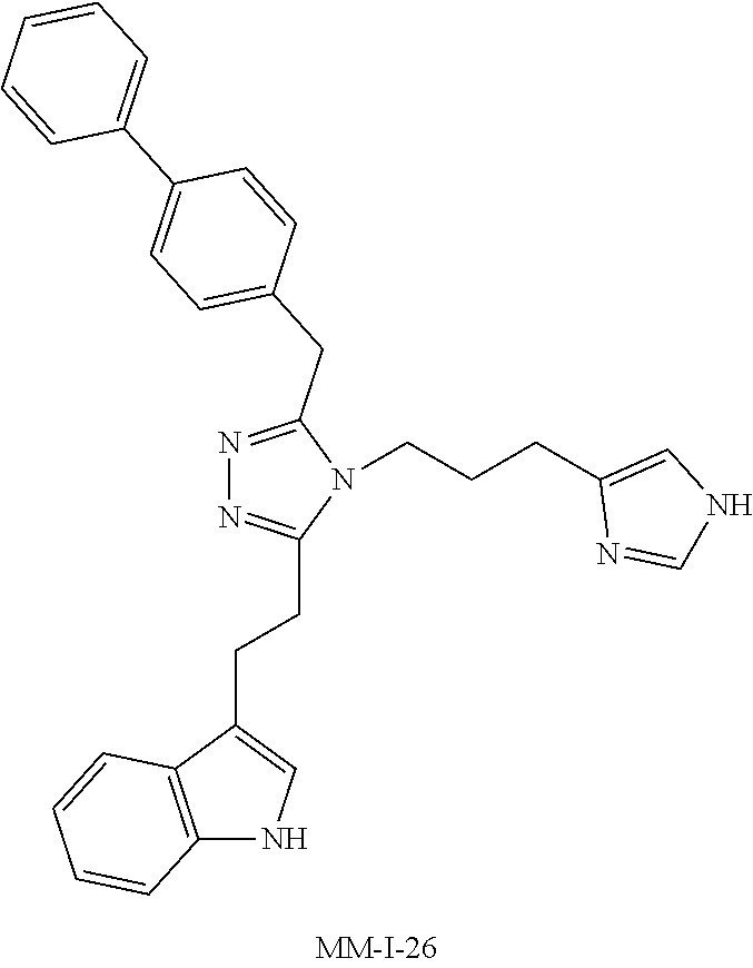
N1=C(CC2=CC=C(C3=CC=CC=C3)C=C2)N(CCCC2=CNC=N2)C(CCC2=CNC3=C2C=CC=C3)=N1
